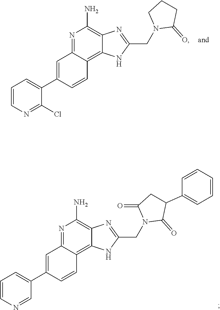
N1=C2C(=C3C(=C1N)N=C(CN1C(=O)CCC1)N3)C=CC(C1=CC=CN=C1Cl)=C2.N1=C2C(=C3C(=C1N)N=C(CN1C(=O)C(C4=CC=CC=C4)CC1=O)N3)C=CC(C1=CC=CN=C1)=C2
